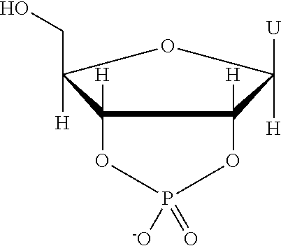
C12([H])C([H])(CO)OC([H])([U])C1([H])OP(=O)([-O])O2
